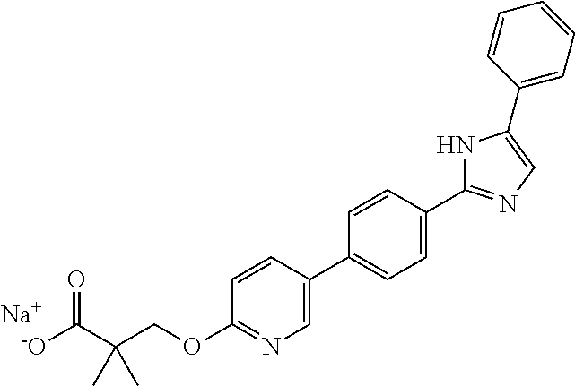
[-O]C(C(COC1=NC=C(C2=CC=C(C3=NC=C(C4=CC=CC=C4)N3)C=C2)C=C1)(C)C)=O.[Na]
